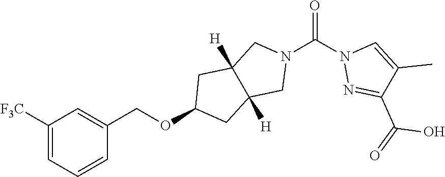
C1([F3C])=CC=CC(COC2CC3([H])C([H])(C2)CN(C(N2N=C(C(=O)O)C(C)=C2)=O)C3)=C1
